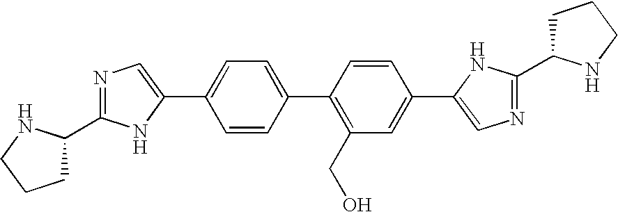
C1=CC(C2=C(CO)C=C(C3=CN=C(C4CCCN4)N3)C=C2)=CC=C1C1=CN=C(C2CCCN2)N1
